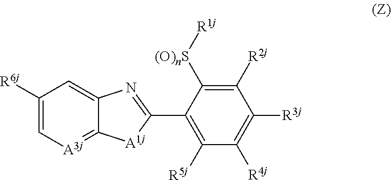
C12=[A3j]C=C([R6j])C=C1N=C(C1=C([R5j])C([R4j])=C([R3j])C([R2j])=C1[(O)nS][R1j])[A1j]2
